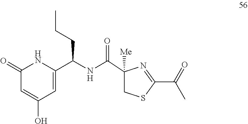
C1(C(C)=O)=NC([Me])(C(NC(C2=CC(O)=CC(=O)N2)CCC)=O)CS1
